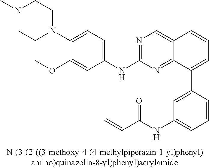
N1(C2=CC=C(NC3=NC=C4C(=N3)C(C3=CC(NC(C=C)=O)=CC=C3)=CC=C4)C=C2OC)CCN(C)CC1
